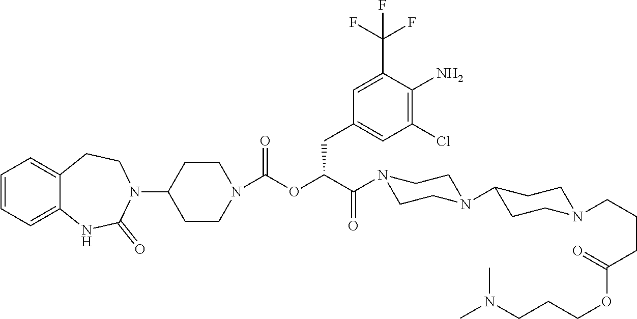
C1=CC=C2C(=C1)CCN(C1CCN(C(OC(C(N3CCN(C4CCN(CCCC(OCCCN(C)C)=O)CC4)CC3)=O)CC3=CC(Cl)=C(N)C(C(F)(F)F)=C3)=O)CC1)C(=O)N2
